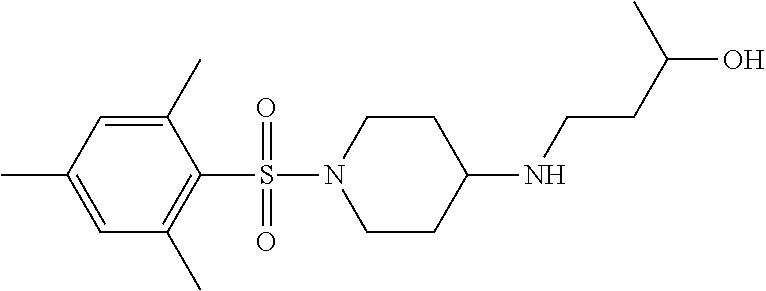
N1(S(C2=C(C)C=C(C)C=C2C)(=O)=O)CCC(NCCC(C)O)CC1
